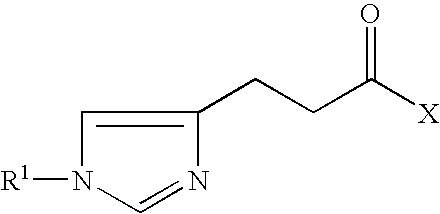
C1=C(CCC([X])=O)N=CN1[R1]
